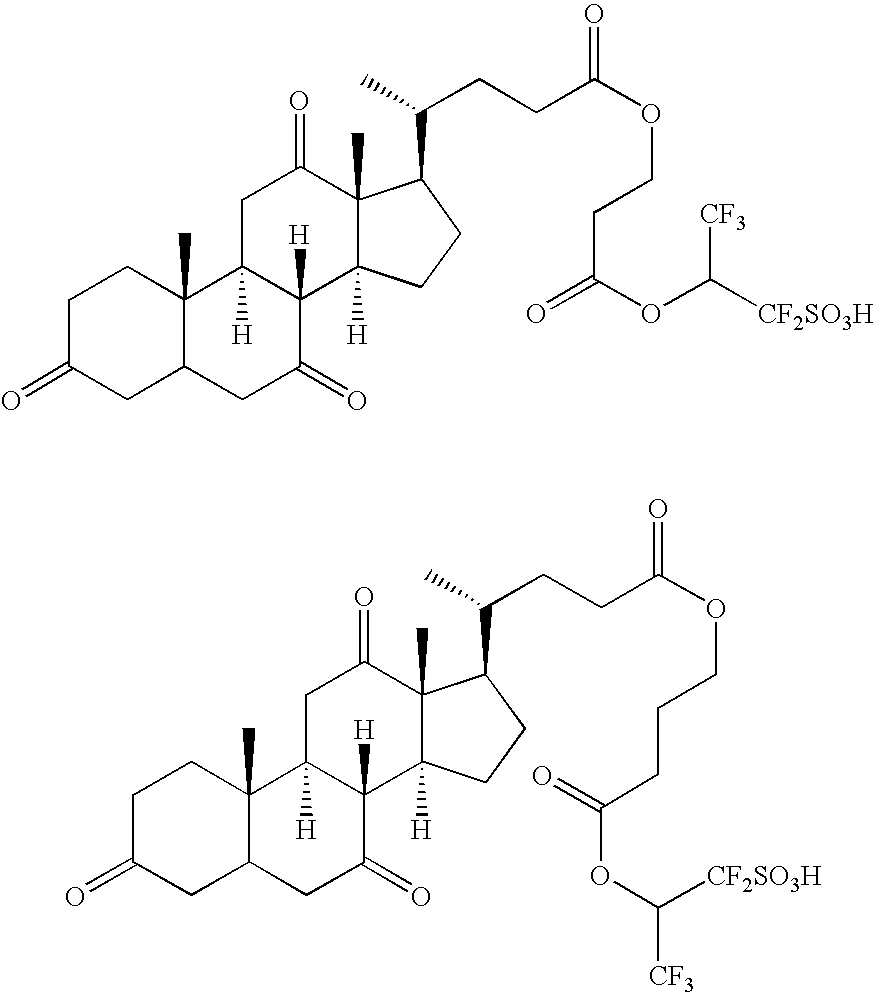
C1C(=O)CC2C(C)(C1)C1([H])C([H])(C3([H])C(C)(C(C(C)CCC(OCCC(OC([CF3])[CF2SO3H])=O)=O)CC3)C(=O)C1)C(=O)C2.C1C(=O)CC2C(C)(C1)C1([H])C([H])(C3([H])C(C)(C(C(C)CCC(OCCCC(OC([CF2SO3H])[CF3])=O)=O)CC3)C(=O)C1)C(=O)C2
